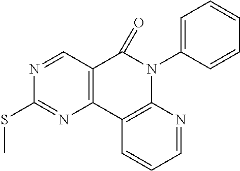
C12=C(C3=C(N(C4=CC=CC=C4)C1=O)N=CC=C3)N=C(SC)N=C2
